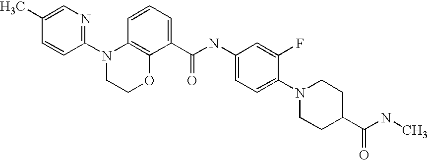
C1(C)=CN=C(N2CCOC3=C2C=CC=C3C(NC2=CC=C(N3CCC(C(=O)NC)CC3)C(F)=C2)=O)C=C1
